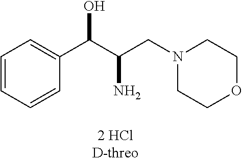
C1=CC=CC=C1C(C(CN1CCOCC1)N)O
